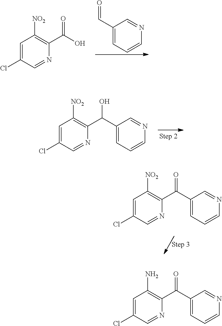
C1=C(Cl)C=NC(C(O)=O)=C1[NO2].C1(C=O)=CC=CN=C1.C1=C(Cl)C=NC(C(C2=CC=CN=C2)O)=C1[NO2].C1=C(Cl)C=NC(C(C2=CC=CN=C2)=O)=C1[NO2].C1=C(Cl)C=NC(C(C2=CC=CN=C2)=O)=C1N
